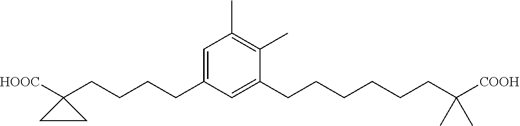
C(CCCC1([HOOC])CC1)C1=CC(C)=C(C)C(CCCCCCC([COOH])(C)C)=C1
